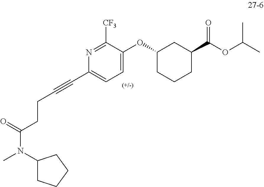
C1=C(OC2CCCC(C(OC(C)C)=O)C2)C([CF3])=NC(C#CCCC(N(C)C2CCCC2)=O)=C1
